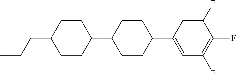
CCCC1CCC(C2CCC(C3=CC(F)=C(F)C(F)=C3)CC2)CC1
